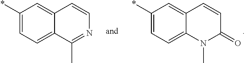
C1(*)=CC=C2C(=C1)C=CN=C2C.C1(*)=CC=C2C(=C1)C=CC(=O)N2C
